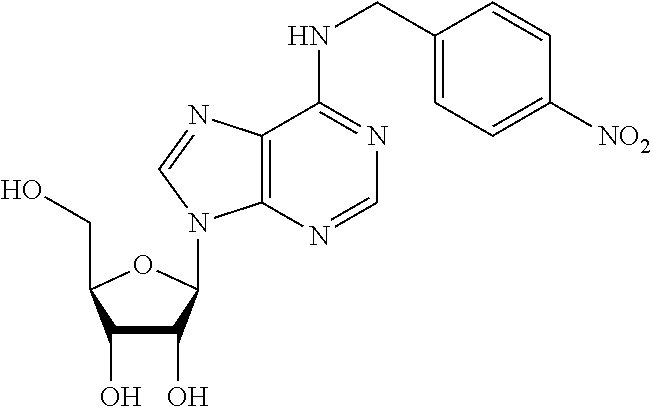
C1(O)C(O)C(N2C3=C(C(NCC4=CC=C([NO2])C=C4)=NC=N3)N=C2)OC1CO
